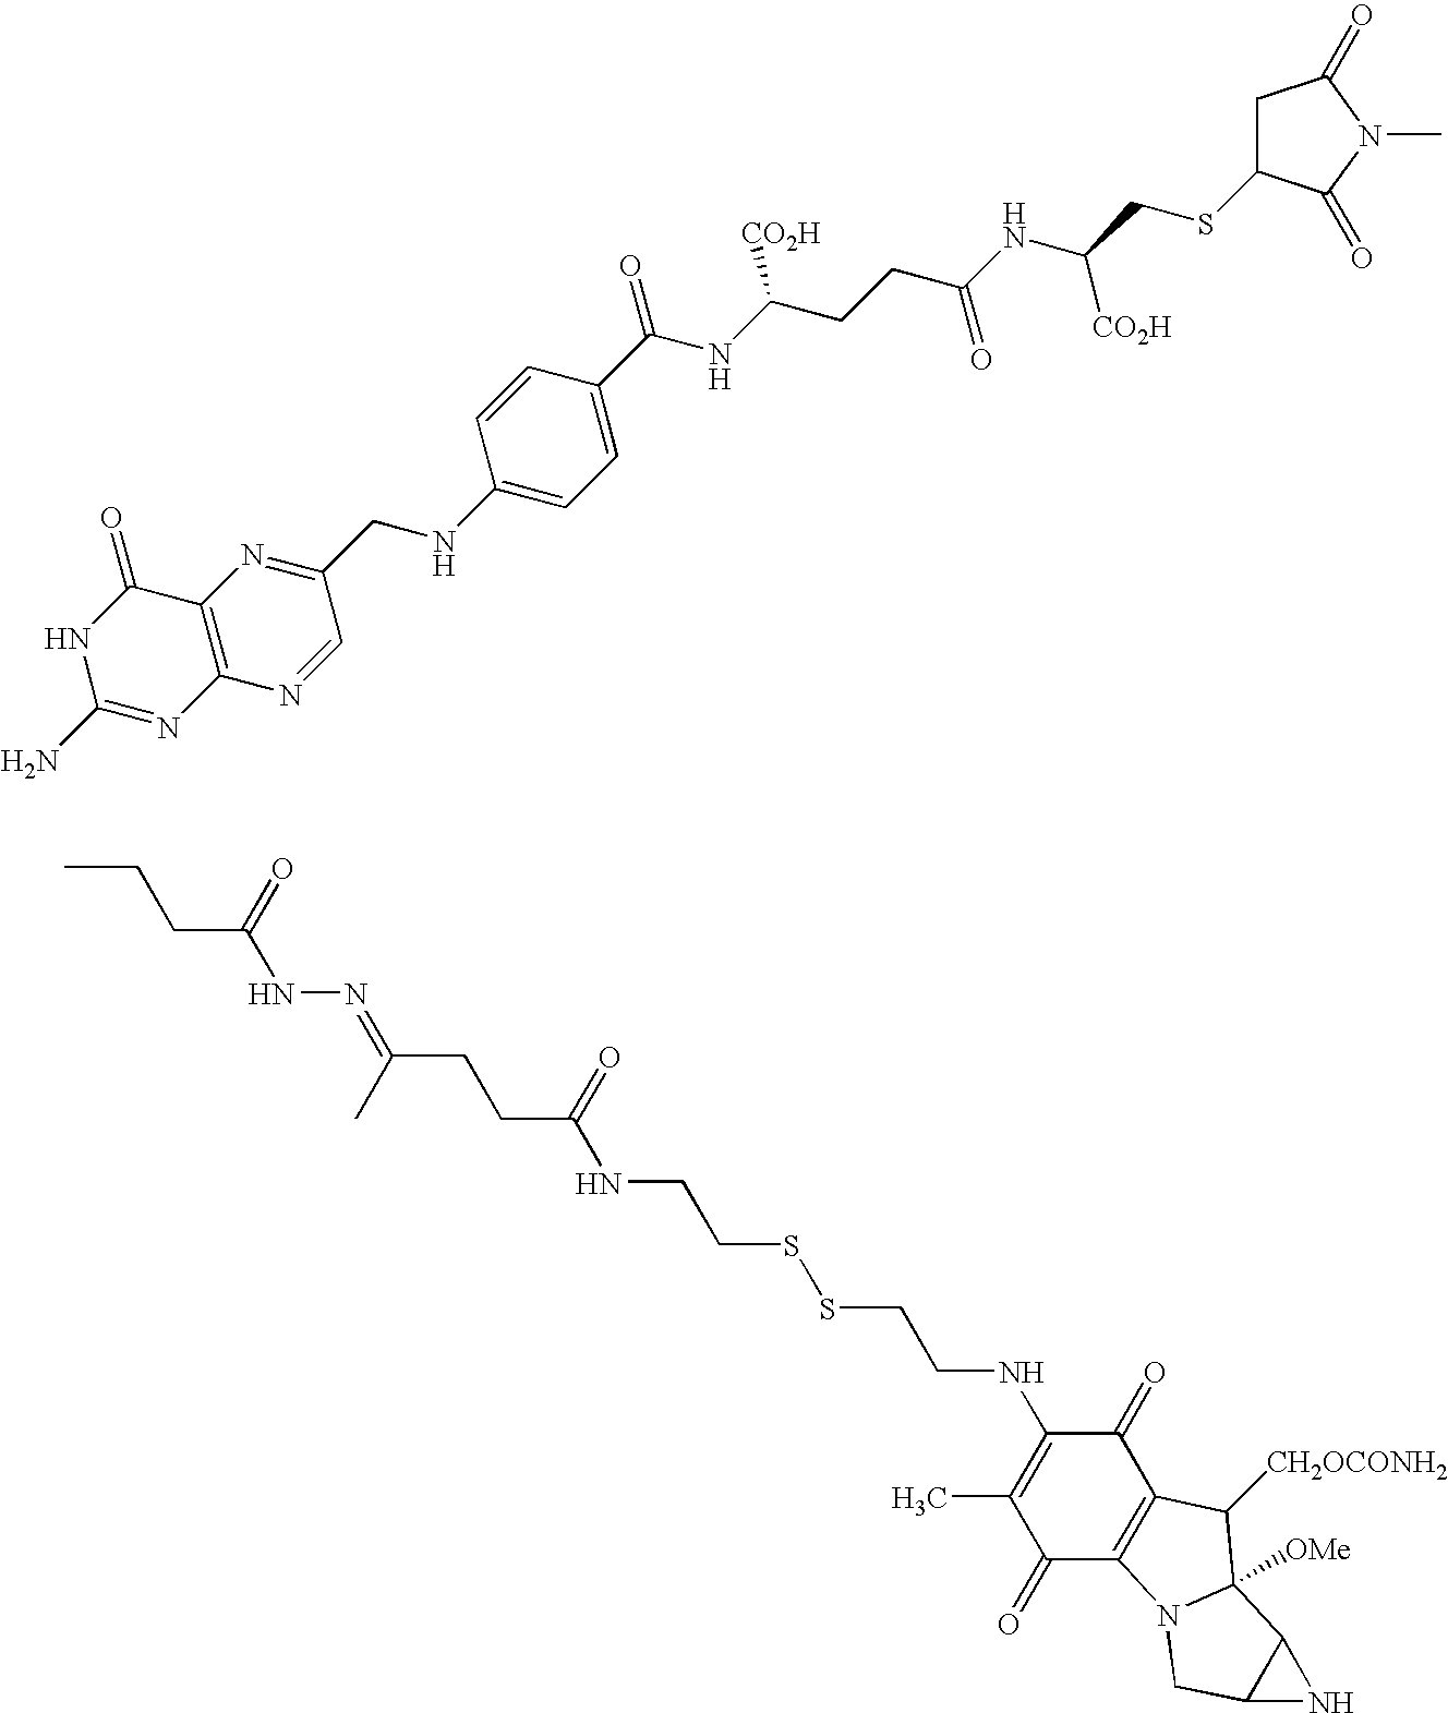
C1C(SCC(NC(CCC(NC(=O)C2=CC=C(NCC3=NC4=C(N=C3)N=C(N)NC4=O)C=C2)[CO2H])=O)[CO2H])C(=O)N(C)C1=O.C(CC(=O)NN=C(C)CCC(=O)NCCSSCCNC1=C(C)C(=O)C2=C(C1=O)C([CH2OCONH2])C1([OMe])N2CC2C1N2)C
